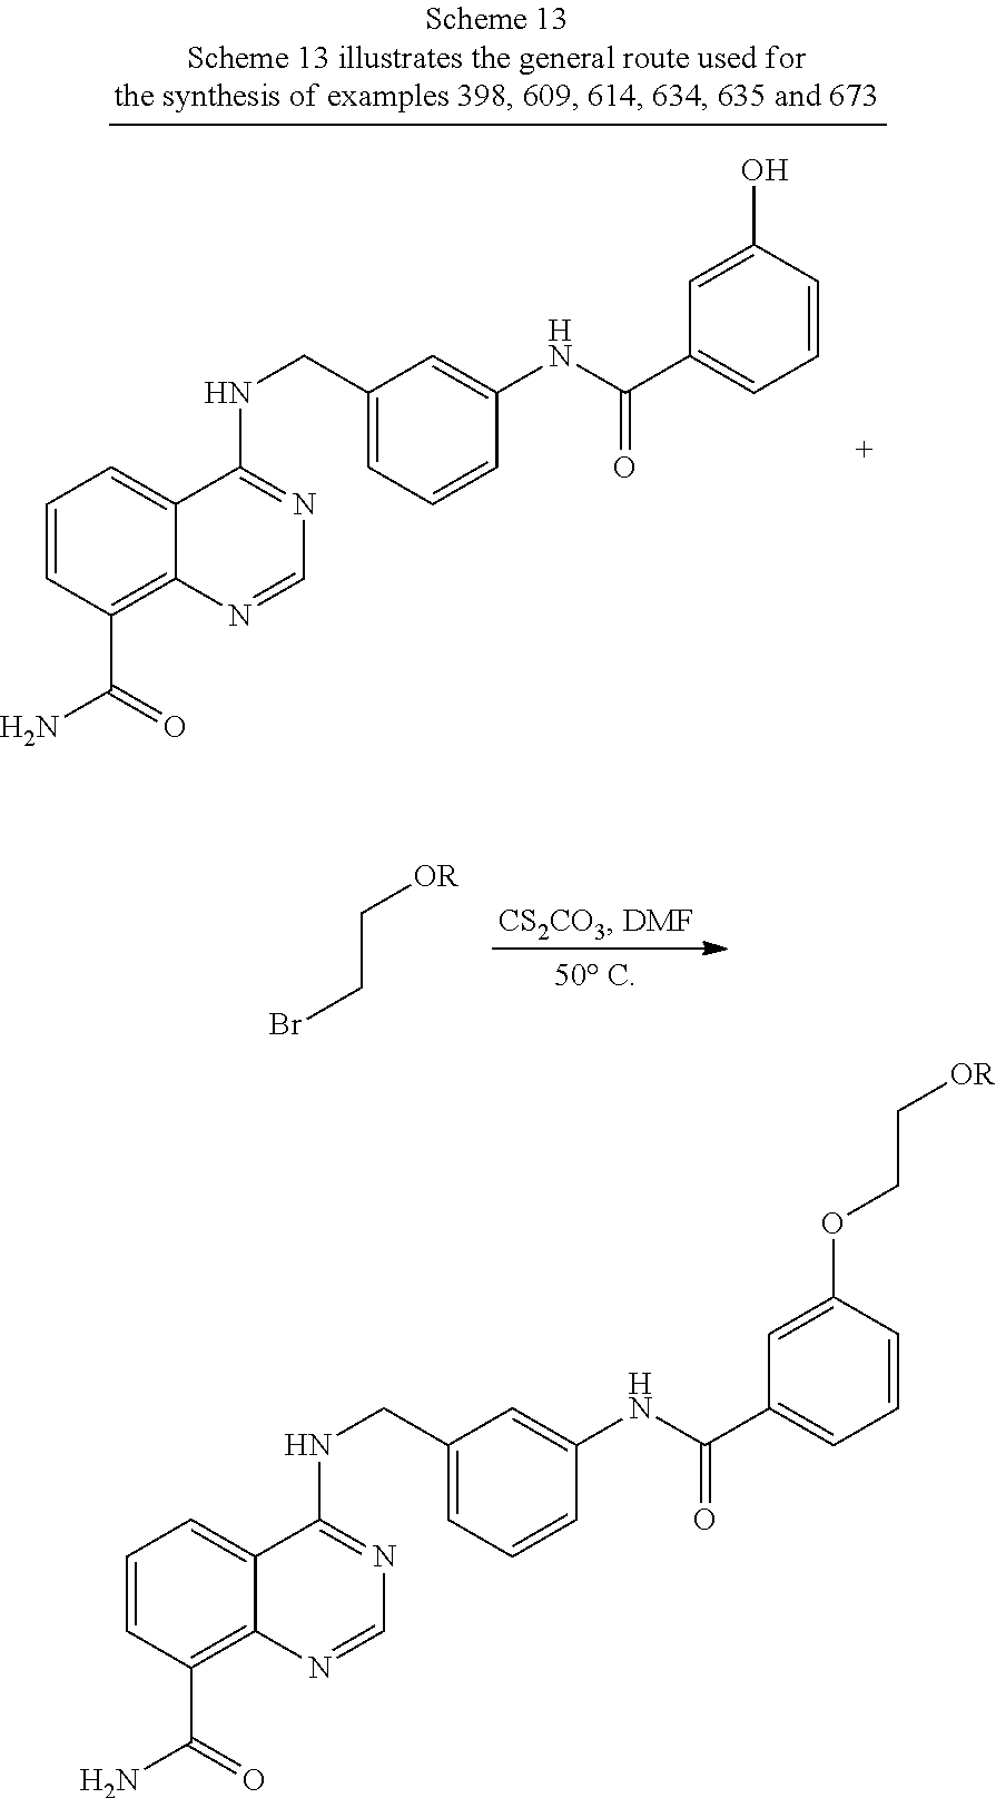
C(CBr)[OR].C1=CC(C(N)=O)=C2C(=C1)C(NCC1=CC=CC(NC(C3=CC=CC(O)=C3)=O)=C1)=NC=N2.C1=CC(C(N)=O)=C2C(=C1)C(NCC1=CC=CC(NC(C3=CC=CC(OCC[OR])=C3)=O)=C1)=NC=N2
